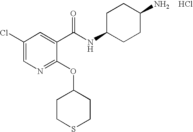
C1(Cl)=CN=C(OC2CCSCC2)C(C(NC2CCC(N)CC2)=O)=C1.Cl
